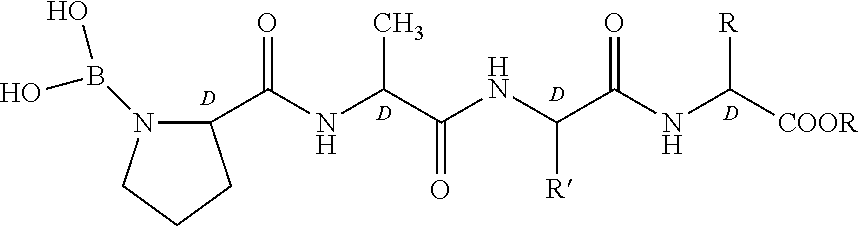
C1CC(C(NC(C(NC(C(NC([COOR])[R])=O)[R])=O)C)=O)N(B(O)O)C1.[D].[D].[D].[D]
